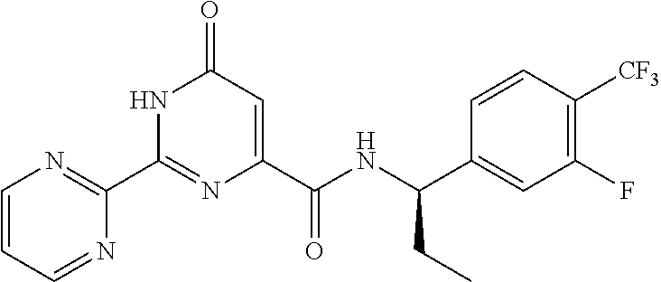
C1(=O)C=C(C(NC(C2=CC(F)=C([CF3])C=C2)CC)=O)N=C(C2=NC=CC=N2)N1
